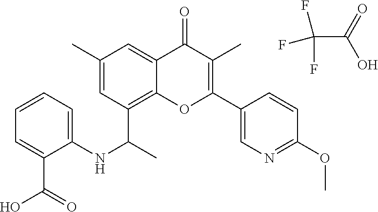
FC(F)(F)C(=O)O.C12=C(C(C)NC3=CC=CC=C3C(O)=O)C=C(C)C=C1C(=O)C(C)=C(C1=CN=C(OC)C=C1)O2
